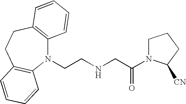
N1(CCNCC(=O)N2CCCC2[CN])C2=C(CCC3=C1C=CC=C3)C=CC=C2
